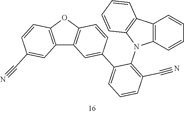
C12=C(OC3=C1C=C(C1=CC=CC(C#N)=C1N1C4=C(C=CC=C4)C4=C1C=CC=C4)C=C3)C=CC(C#N)=C2
